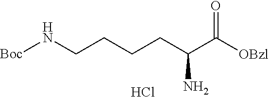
[Boc]NCCCCC(C([OBzl])=O)N.Cl
